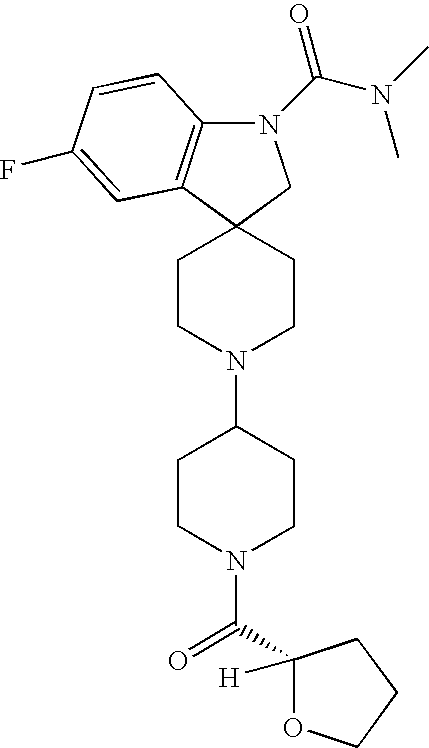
N1(C(N(C)C)=O)C2=C(C3(C1)CCN(C1CCN(C(C4([H])OCCC4)=O)CC1)CC3)C=C(F)C=C2
